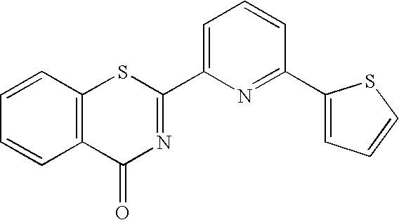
C1=CC2=C(C=C1)SC(C1=CC=CC(C3=CC=CS3)=N1)=NC2=O
